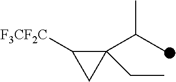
C1(CC)(C(C)C)C([F3CF2C])C1
